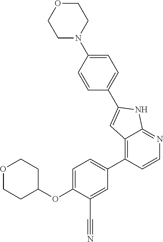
O1CCC(OC2=CC=C(C3=C4C(=NC=C3)NC(C3=CC=C(N5CCOCC5)C=C3)=C4)C=C2C#N)CC1
